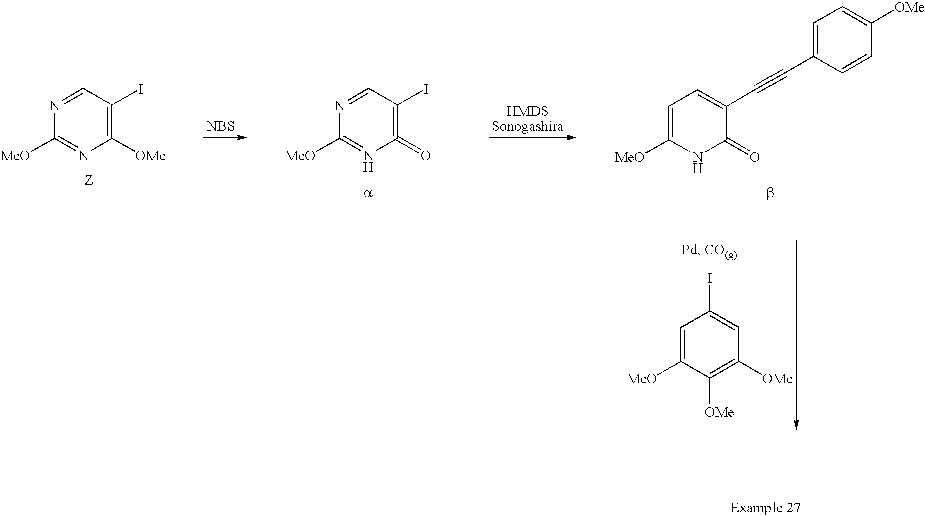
N1=CC(I)=C([OMe])N=C1[MeO].[NBS].N1=CC(I)=C(=O)N=C1[MeO].[HMDSSonogashira].C1=C([MeO])NC(=O)C(C#CC2=CC=C([OMe])C=C2)=C1.C1=C([MeO])C([OMe])=C([OMe])C=C1I
